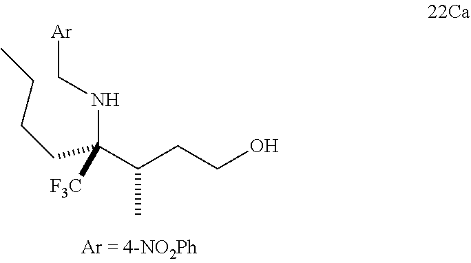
C(C(C(CCO)C)(NC[Ar])[F3C])CCC
